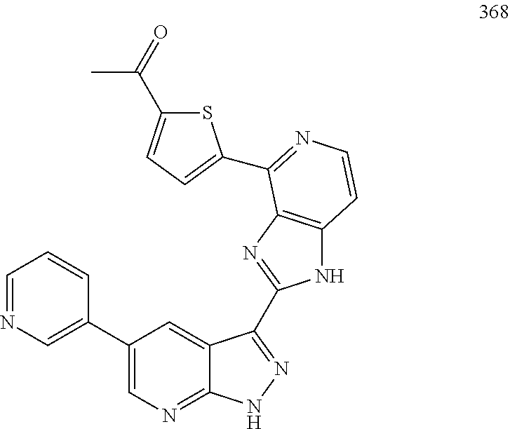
S1C(C(C)=O)=CC=C1C1=NC=CC2=C1N=C(C1=NNC3=NC=C(C4=CN=CC=C4)C=C31)N2
